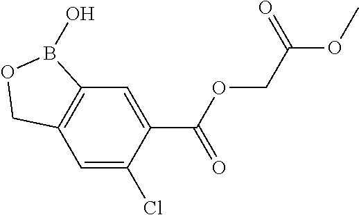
C12=C(C=C(Cl)C(C(OCC(OC)=O)=O)=C1)COB2O
